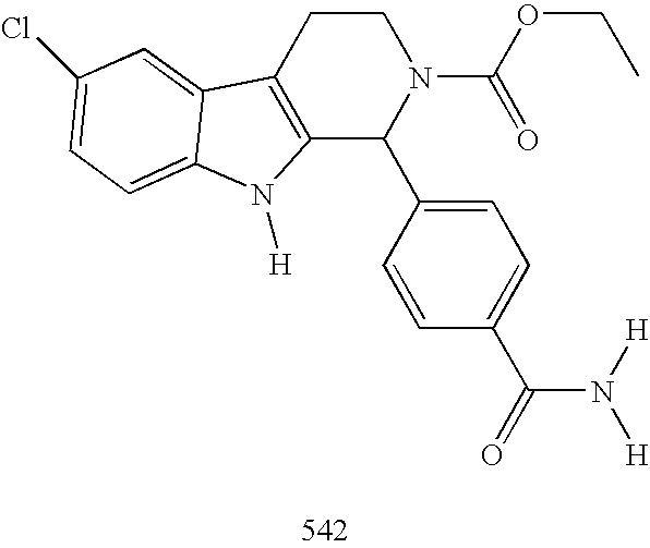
C12=C(CCN(C(OCC)=O)C1C1=CC=C(C(=O)N([H])[H])C=C1)C1=CC(Cl)=CC=C1N2[H]
